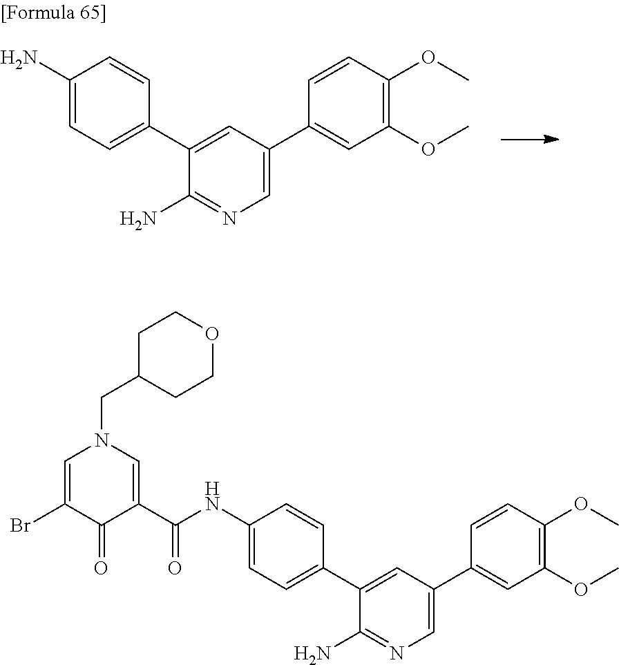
C1(C2=CC(OC)=C(OC)C=C2)=CN=C(N)C(C2=CC=C(N)C=C2)=C1.C1(C2=CC(OC)=C(OC)C=C2)=CN=C(N)C(C2=CC=C(NC(C3=CN(CC4CCOCC4)C=C(Br)C3=O)=O)C=C2)=C1
